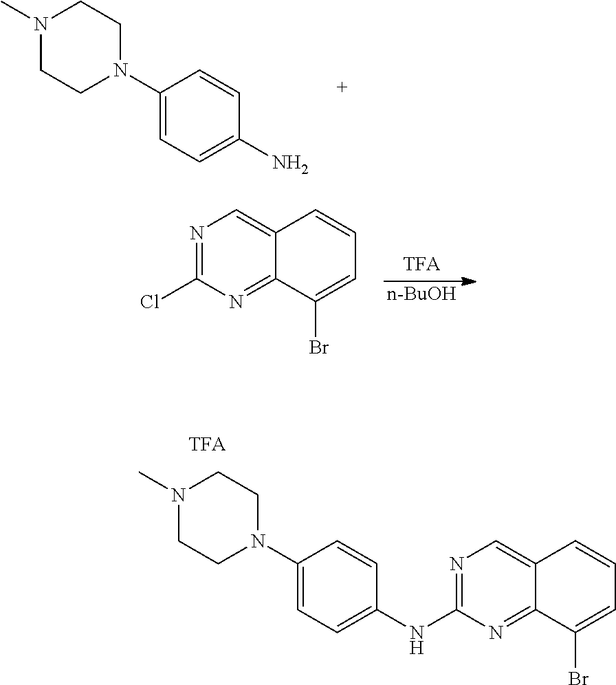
N1(C)CCN(C2=CC=C(N)C=C2)CC1.[n-BuOH].N1=C(Cl)N=C2C(=C1)C=CC=C2Br.N1=C(NC2=CC=C(N3CCN(C)CC3)C=C2)N=C2C(=C1)C=CC=C2Br
